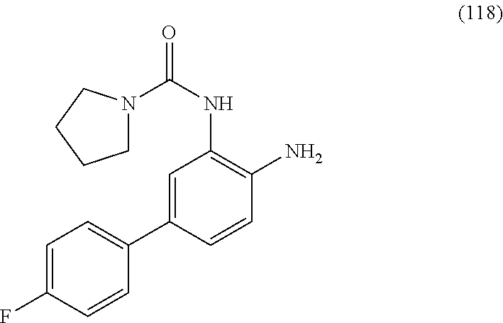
C1=CC(F)=CC=C1C1=CC(NC(=O)N2CCCC2)=C(N)C=C1
